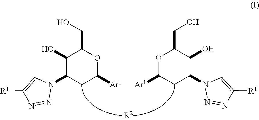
C1(O)C(N2C=C([R1])N=N2)CC([Ar1])OC1CO.O1C([Ar1])CC(N2N=NC([R1])=C2)C(O)C1CO.[R2]
